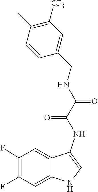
N(C1=CNC2=CC(F)=C(F)C=C12)C(C(NCC1=CC([CF3])=C(C)C=C1)=O)=O
